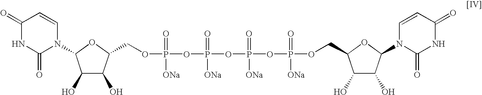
C1(O)C(O)C(COP(OP(OP(OP(OCC2C(O)C(O)C(N3C(=O)NC(=O)C=C3)O2)(=O)[ONa])(=O)[ONa])(=O)[ONa])(=O)[ONa])OC1N1C=CC(=O)NC1=O
